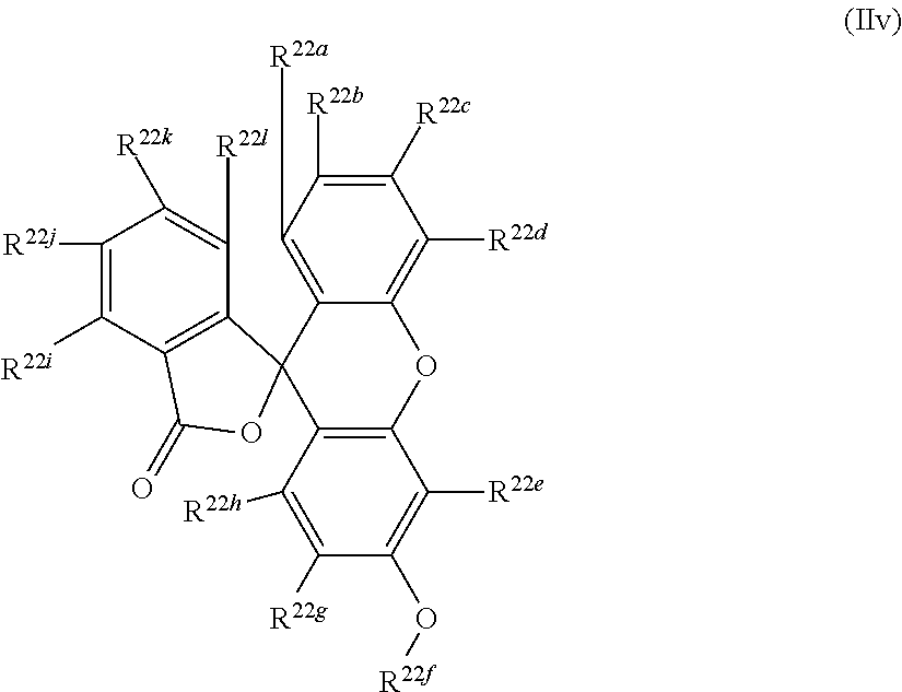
C12=C([R22a])C([R22b])=C([R22c])C([R22d])=C1OC1=C(C([R22h])=C([R22g])C(O[R22f])=C1[R22e])C21C2=C(C([R22i])=C([R22j])C([R22k])=C2[R22l])C(=O)O1
